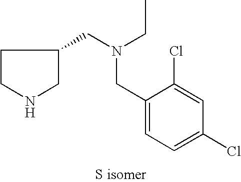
C1(CN(CC2CCNC2)CC)=CC=C(Cl)C=C1Cl
